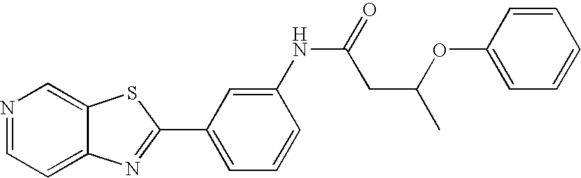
C12=CC=NC=C1SC(C1=CC=CC(NC(CC(OC3=CC=CC=C3)C)=O)=C1)=N2
